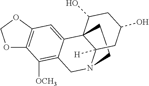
O1C2=C(OC1)C=C1C(=C2[OCH3])CN2CCC13C(O)CC(O)CC23[H]
